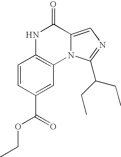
C1=CC(C(=O)OCC)=CC2=C1NC(=O)C1=CN=C(C(CC)CC)N21
